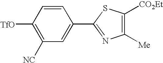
[TfO]C1=C([NC])C=C(C2=NC([Me])=C([CO2Et])S2)C=C1
